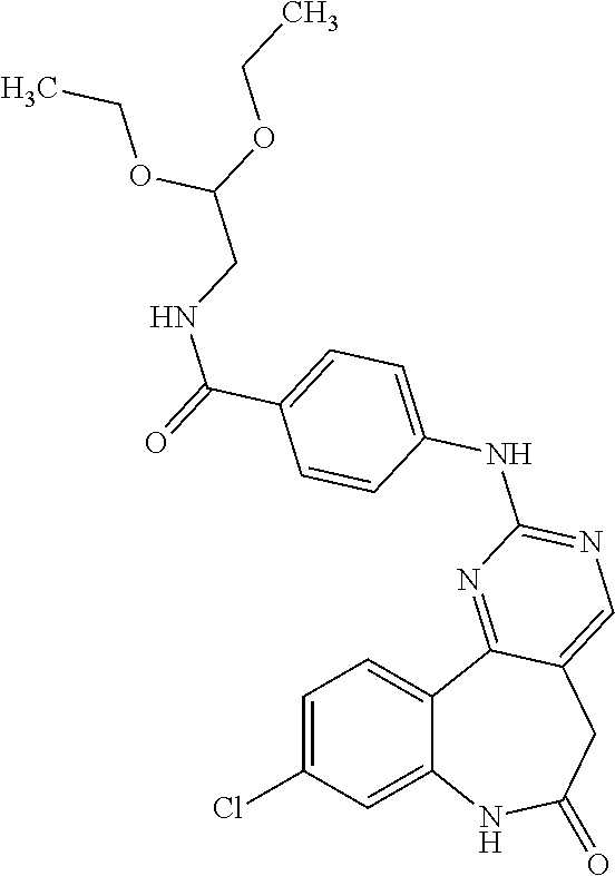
C1=C(Cl)C=C2C(=C1)C1=NC(NC3=CC=C(C(=O)NCC(OCC)OCC)C=C3)=NC=C1CC(=O)N2
